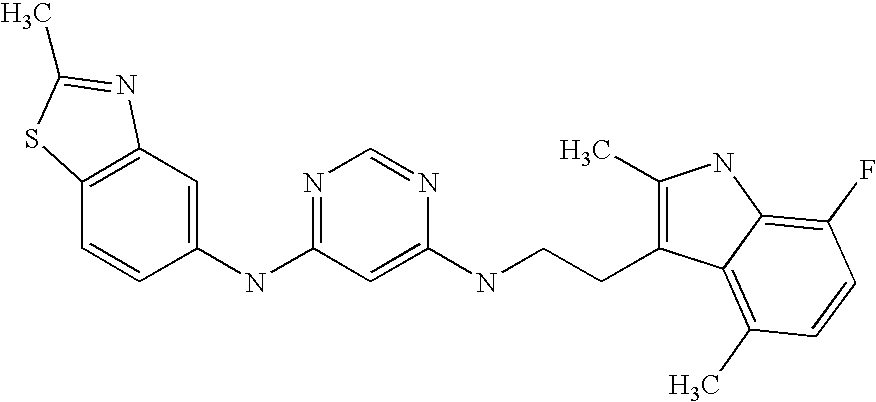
C12=C(C=C(NC3=NC=NC(NCCC4=C(C)NC5=C(F)C=CC(C)=C45)=C3)C=C1)N=C(C)S2
